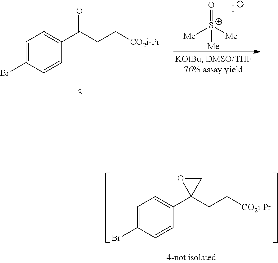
C1=C(Br)C=CC(C(CC[CO2i-Pr])=O)=C1.[Me][S+]([Me])(=O)[Me].[I-].C1=C(Br)C=CC(C2(CC[CO2i-Pr])CO2)=C1
